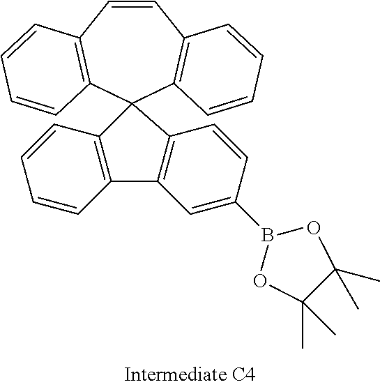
C1=CC2=C(C=CC=C2)C2(C3=C1C=CC=C3)C1=C(C3=C2C=CC(B2OC(C)(C)C(C)(C)O2)=C3)C=CC=C1
